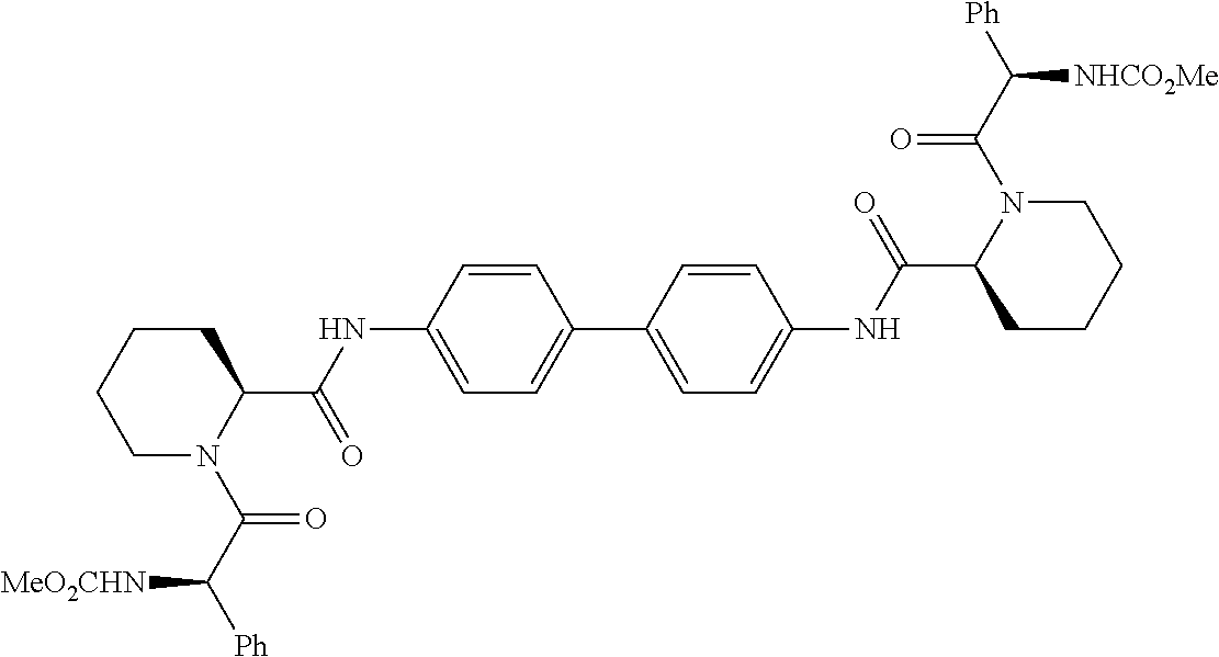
C1=CC(NC(=O)C2N(C(C([MeO2CHN])[Ph])=O)CCCC2)=CC=C1C1=CC=C(NC(=O)C2N(C(C([NHCO2Me])[Ph])=O)CCCC2)C=C1
